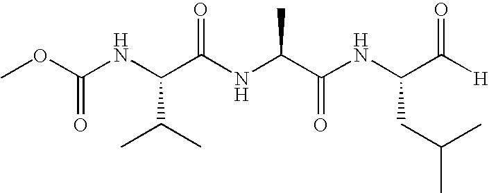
COC(NC(C(NC(C(NC(CC(C)C)C([H])=O)=O)C)=O)C(C)C)=O
